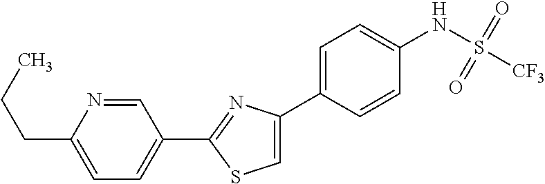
C1(C2=NC(C3=CC=C(NS([CF3])(=O)=O)C=C3)=CS2)=CC=C(CCC)N=C1
